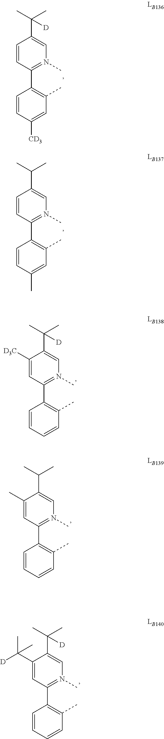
C1=CC(C2=C(C)C=C([CD3])C=C2)=N(C)C=C1C(C)([D])C.C1=CC(C2=C(C)C=C(C)C=C2)=N(C)C=C1C(C)C.C1([D3C])=CC(C2=C(C)C=CC=C2)=N(C)C=C1C(C)([D])C.C1(C)=CC(C2=C(C)C=CC=C2)=N(C)C=C1C(C)C.C1(C([D])(C)C)=CC(C2=C(C)C=CC=C2)=N(C)C=C1C(C)([D])C
